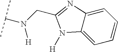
C12=CC=CC=C1N([H])C(CN(C(C)C)[H])=N2
